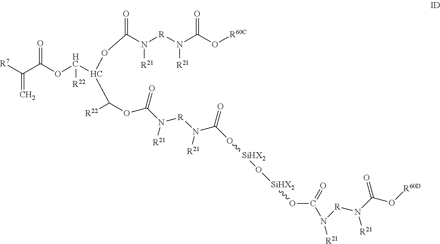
[R7]C(C(OC(C(OC(N([R]N(C(O[R60C])=O)[R21])[R21])=O)C([R22])OC(N([R]N(C(O[SiHX2]O[SiHX2]OC(N([R]N(C(O[R60D])=O)[R21])[R21])=O)=O)[R21])[R21])=O)[R22])=O)=C
